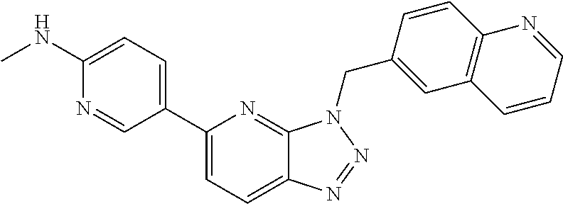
C12=CC=C(C3=CC=C(NC)N=C3)N=C1N(CC1=CC3=C(C=C1)N=CC=C3)N=N2
